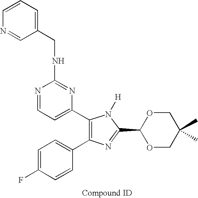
C1=C(F)C=CC(C2=C(C3=CC=NC(NCC4=CC=CN=C4)=N3)N([H])C(C3OCC(C)(C)CO3)=N2)=C1
